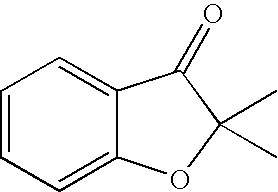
C1=CC=C2C(=C1)C(=O)C(C)(C)O2
